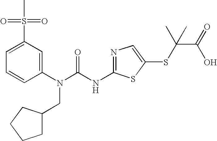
C1=C(S(C)(=O)=O)C=C(N(C(NC2=NC=C(SC(C(O)=O)(C)C)S2)=O)CC2CCCC2)C=C1
